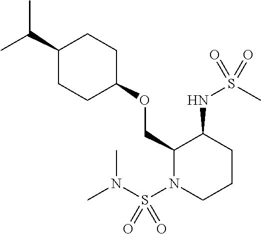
C(C1CCC(OCC2N(S(N(C)C)(=O)=O)CCCC2NS(C)(=O)=O)CC1)(C)C
